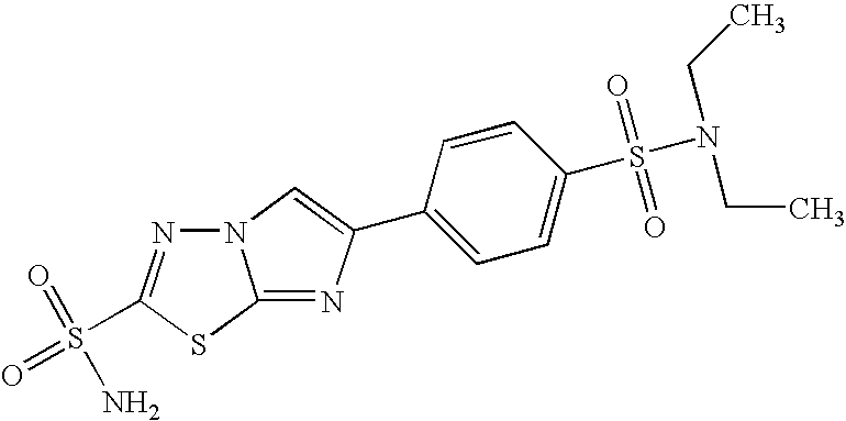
N12N=C(S(=O)(=O)N)SC1=NC(C1=CC=C(S(N(CC)CC)(=O)=O)C=C1)=C2
